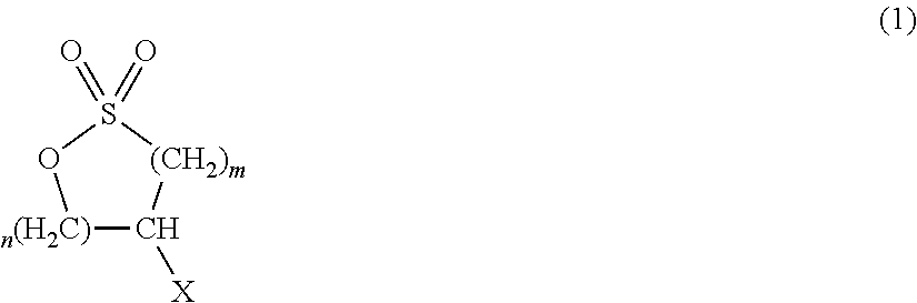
[n(H2C)]1C([X])[(CH2)m]S(=O)(=O)O1
